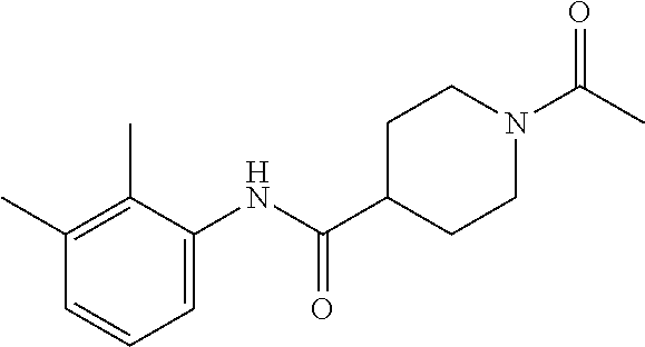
CC(N1CCC(C(NC2=CC=CC(C)=C2C)=O)CC1)=O
